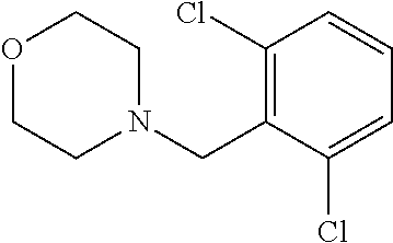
O1CCN(CC2=C(Cl)C=CC=C2Cl)CC1
